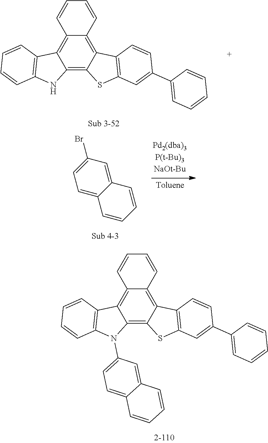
C12=C3C(=C4C(=C1C1=C(N2)C=CC=C1)C=CC=C4)C1=C(S3)C=C(C2=CC=CC=C2)C=C1.C12=CC=C(Br)C=C1C=CC=C2.C12=C3C(=C4C(=C1C1=C(N2C2=CC=C5C(=C2)C=CC=C5)C=CC=C1)C=CC=C4)C1=C(S3)C=C(C2=CC=CC=C2)C=C1
